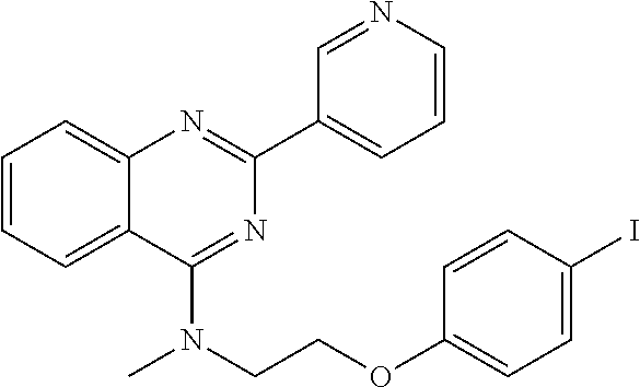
C1=CC=C2C(=C1)N=C(C1=CC=CN=C1)N=C2N(CCOC1=CC=C(I)C=C1)C
